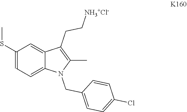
C1(SC)=CC=C2C(=C1)C(CC[NH3+Cl-])=C(C)N2CC1=CC=C(Cl)C=C1
